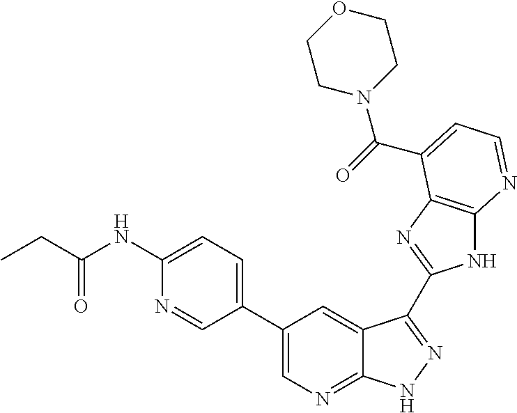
C1(C2=CN=C3C(=C2)C(C2=NC4=C(N2)N=CC=C4C(=O)N2CCOCC2)=NN3)=CC=C(NC(CC)=O)N=C1
